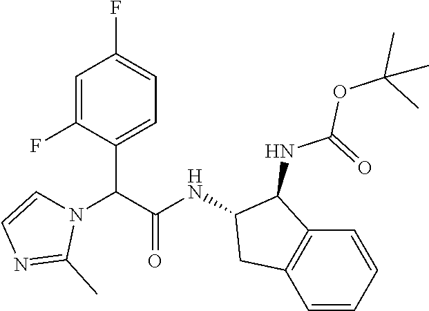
C1=C(F)C(C(C(NC2C(NC(=O)OC(C)(C)C)C3=C(C=CC=C3)C2)=O)N2C=CN=C2C)=CC=C1F
